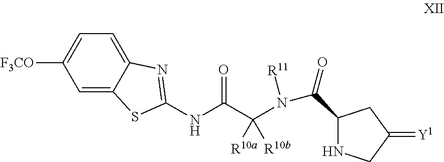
C1=C2C(=CC=C1[F3CO])N=C(NC(C(N(C(=O)C1NCC(=[Y1])C1)[R11])([R10a])[R10b])=O)S2
